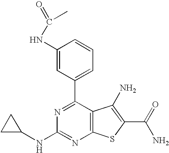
C1(NC(C)=O)=CC(C2=NC(NC3CC3)=NC3=C2C(N)=C(C(N)=O)S3)=CC=C1
